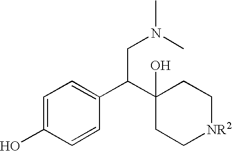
C1=C(O)C=CC(C(C2(O)CC[NR2]CC2)CN(C)C)=C1
